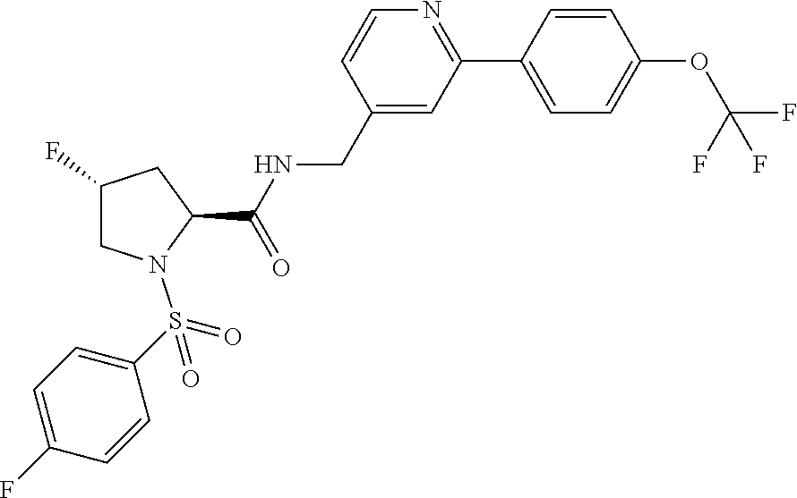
C(C1=CC(C2=CC=C(OC(F)(F)F)C=C2)=NC=C1)NC(C1CC(F)CN1S(=O)(=O)C1=CC=C(F)C=C1)=O
